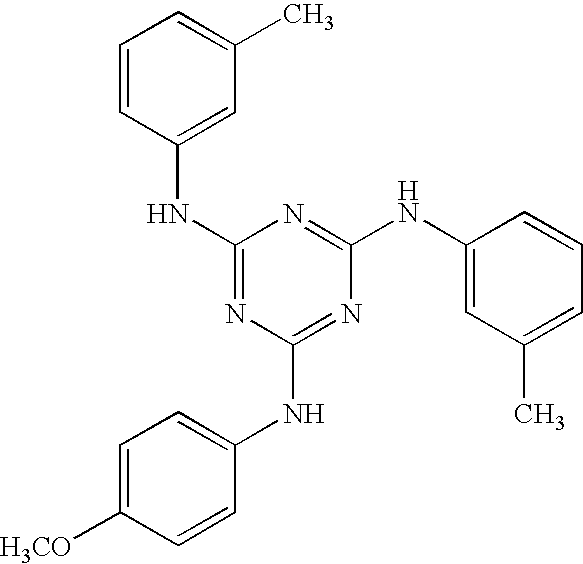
C1=CC(NC2=NC(NC3=CC=C([H3CO])C=C3)=NC(NC3=CC(C)=CC=C3)=N2)=CC(C)=C1
